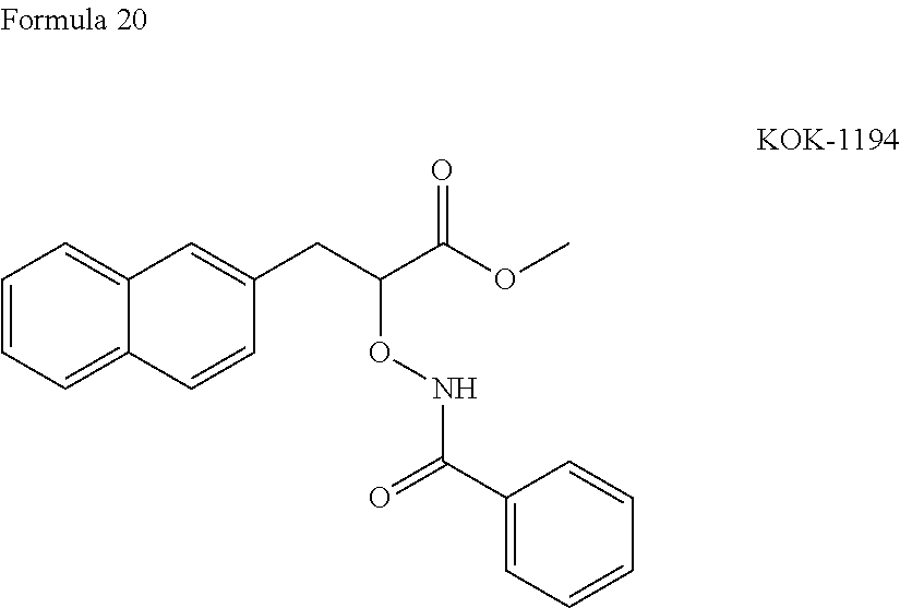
C1(CC(C(OC)=O)ONC(C2=CC=CC=C2)=O)=CC2=CC=CC=C2C=C1
